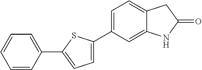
C1=C(C2=CC=C(C3=CC=CC=C3)S2)C=C2C(=C1)CC(=O)N2
